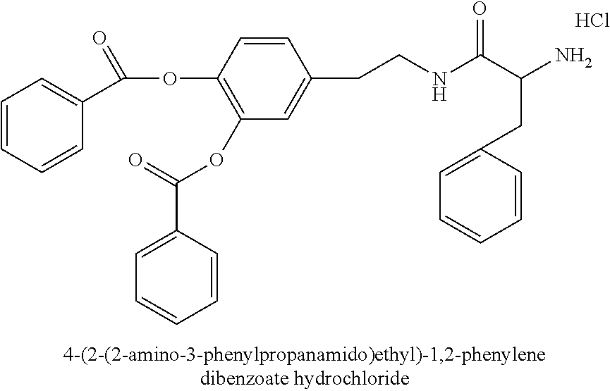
Cl.C1=CC=CC(C(OC2=C(OC(=O)C3=CC=CC=C3)C=C(CCNC(C(N)CC3=CC=CC=C3)=O)C=C2)=O)=C1
